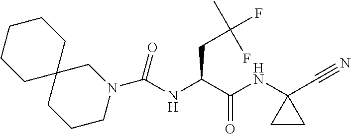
C1CCN(C(NC(C(NC2(C#N)CC2)=O)CC(F)(C)F)=O)CC12CCCCC2
